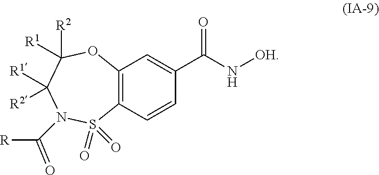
C12=C(C=CC(C(N[OH])=O)=C1)S(=O)(=O)N(C([R])=O)C([R1])([R2])C([R2])([R1])O2
